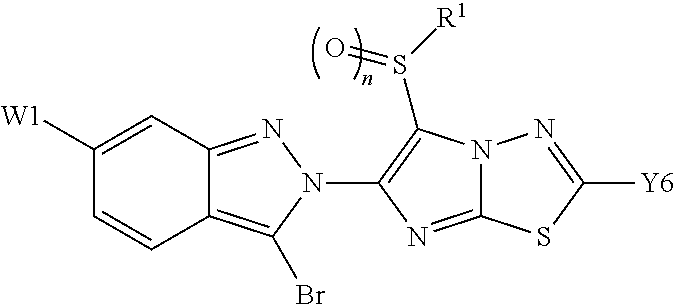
C12=C(Br)N(C3=C(S([R1])=O)N4C(=N3)SC([Y6])=N4)N=C1C=C([W1])C=C2
